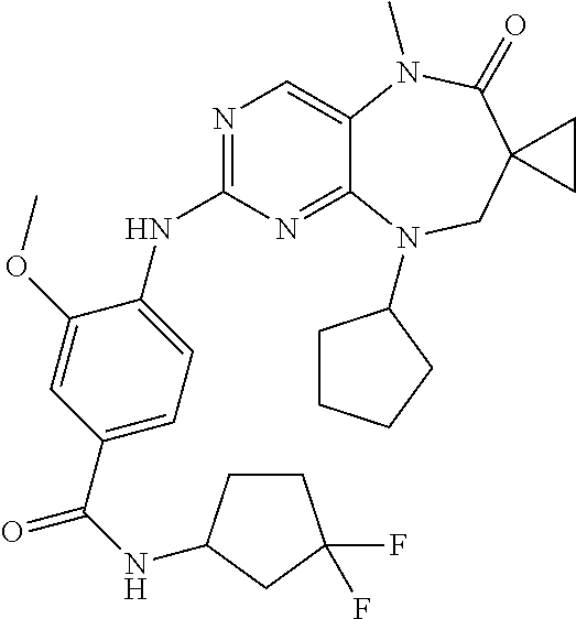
N1=C(NC2=CC=C(C(=O)NC3CCC(F)(F)C3)C=C2OC)N=C2C(=C1)N(C)C(=O)C1(CN2C2CCCC2)CC1
